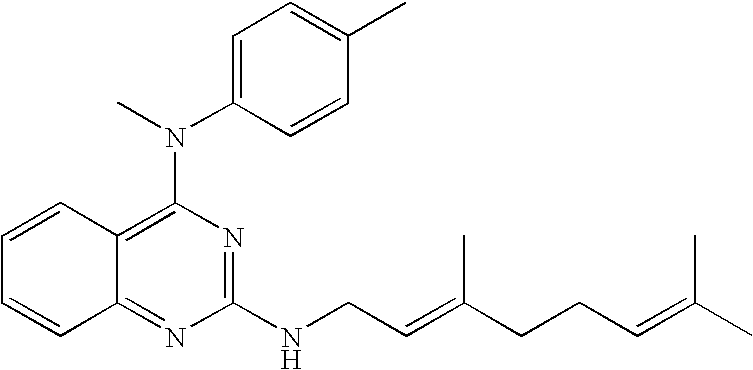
N(C1=C2C(=NC(NCC=C(CCC=C(C)C)C)=N1)C=CC=C2)(C)C1=CC=C(C)C=C1
